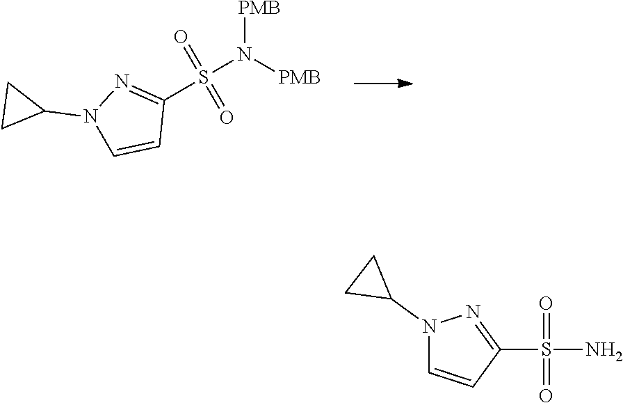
C1(S(N([PMB])[PMB])(=O)=O)=NN(C2CC2)C=C1.C1(S(N)(=O)=O)=NN(C2CC2)C=C1
